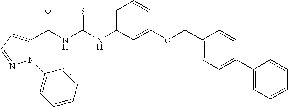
N(C(NC(=O)C1=CC=NN1C1=CC=CC=C1)=S)C1=CC=CC(OCC2=CC=C(C3=CC=CC=C3)C=C2)=C1
